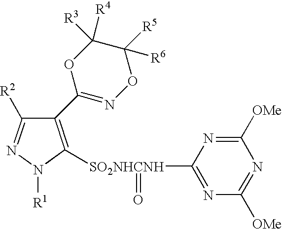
C1(C2=NOC([R5])([R6])C([R3])([R4])O2)=C([SO2NHCNH](C2=NC([OMe])=NC([OMe])=N2)=O)N([R1])N=C1[R2]
